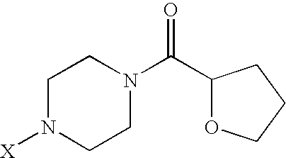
C1N([X])CCN(C(=O)C2OCCC2)C1
